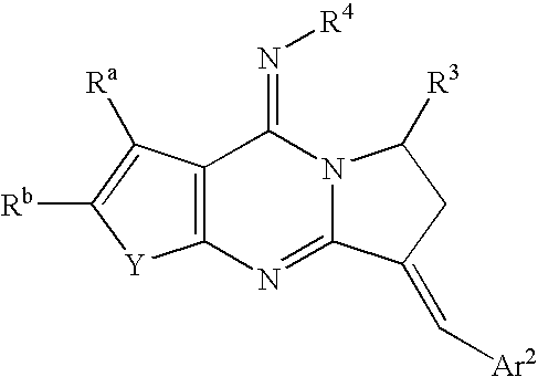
C12=C(C(=N[R4])N3C(=N1)C(=C[Ar2])CC3[R3])C([Ra])=C([Rb])[Y]2
